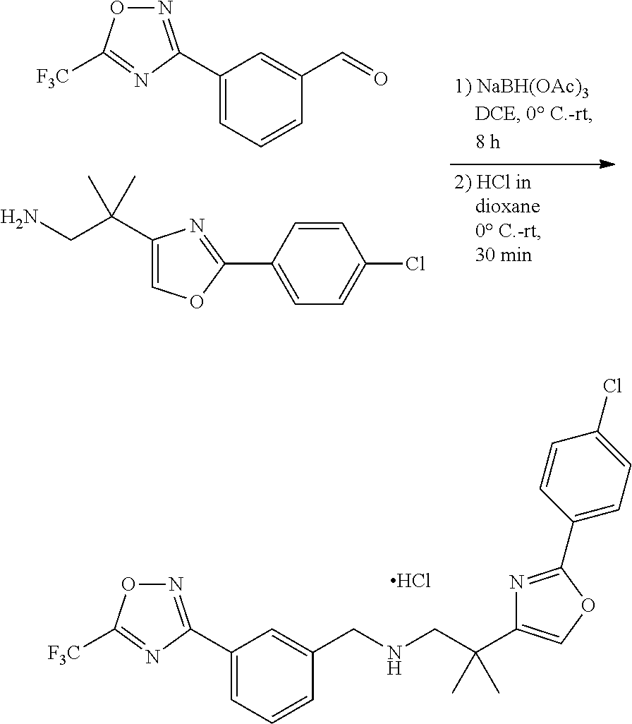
C1(C(CN)(C)C)=COC(C2=CC=C(Cl)C=C2)=N1.N1=C(C2=CC=CC(C=O)=C2)N=C([F3C])O1.N1=C(C2=CC=CC(CNCC(C3=COC(C4=CC=C(Cl)C=C4)=N3)(C)C)=C2)N=C([F3C])O1.Cl
